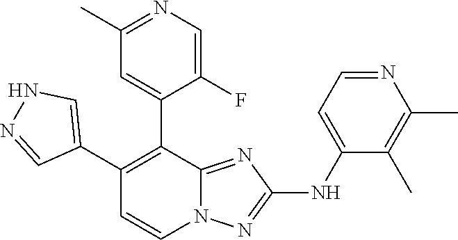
N1C=C(C2=C(C3=CC(C)=NC=C3F)C3=NC(NC4=CC=NC(C)=C4C)=NN3C=C2)C=N1
